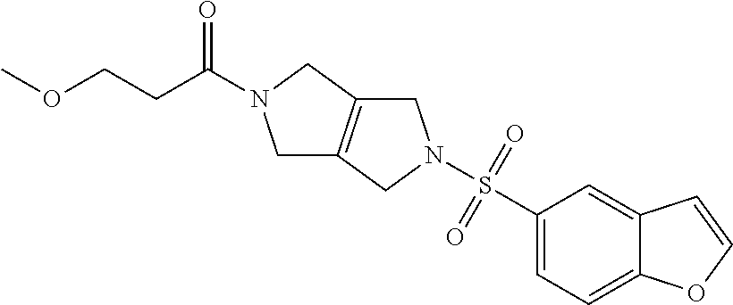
S(C1=CC=C2C(=C1)C=CO2)(=O)(=O)N1CC2=C(C1)CN(C(=O)CCOC)C2
